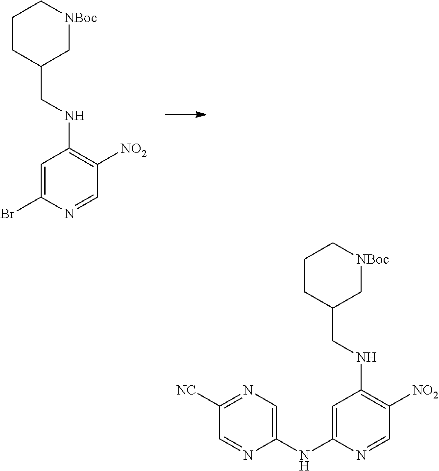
C1=C(Br)N=CC([NO2])=C1NCC1C[NBoc]CCC1.C1=C(NC2=CN=C([NC])C=N2)N=CC([NO2])=C1NCC1C[NBoc]CCC1
